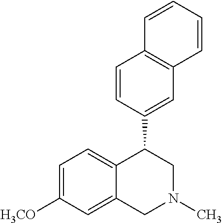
C1=CC=CC2=C1C=CC(C1CN(C)CC3=CC([H3CO])=CC=C13)=C2
